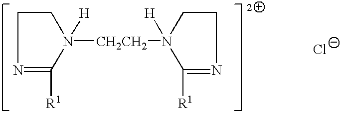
C1CN=C([R1])N1([CH2CH2]N1([H])C([R1])=NCC1)[H].[Cl-]
